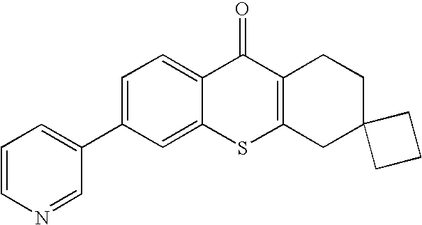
C1=CN=CC(C2=CC=C3C(=C2)SC2=C(C3=O)CCC3(C2)CCC3)=C1
